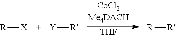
[R][X].[Y][R].[THF].[R][R]
